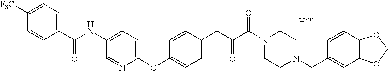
C1=NC(OC2=CC=C(CC(C(N3CCN(CC4=CC5=C(C=C4)OCO5)CC3)=O)=O)C=C2)=CC=C1NC(C1=CC=C([F3C])C=C1)=O.Cl
